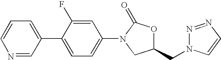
C1=C(C2=CC=C(N3C(=O)OC(CN4N=NC=C4)C3)C=C2F)C=NC=C1
